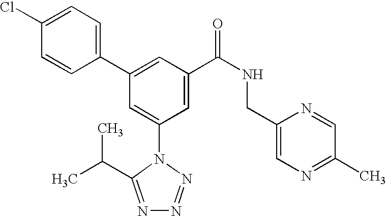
C1(C2=CC(C(NCC3=CN=C(C)C=N3)=O)=CC(N3C(C(C)C)=NN=N3)=C2)=CC=C(Cl)C=C1
